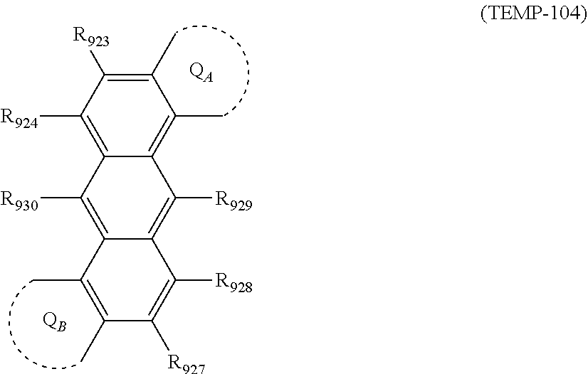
C1(C)=C(C)C2=C([R930])C3=C([R924])C([R923])=C(C)C(C)=C3C([R929])=C2C([R928])=C1[R927].[QA]
